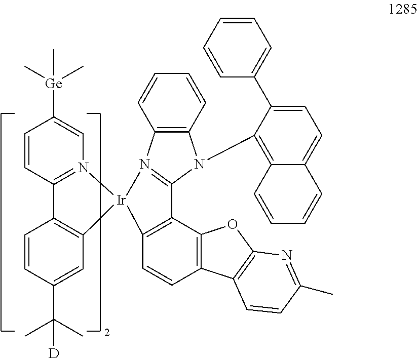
C1=CC2=N(C=C1[Ge](C)(C)C)[Ir]1(C3=C2C=CC(C(C)(C)[D])=C3)N2=C(N(C3=C4C(=CC=C3C3=CC=CC=C3)C=CC=C4)C3=C2C=CC=C3)C2=C1C=CC1=C2OC2=C1C=CC(C)=N2
